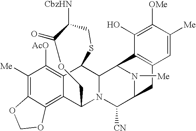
C1([Me])=C2C(=C3C(=C1[AcO])C1C4N(C3COC(=O)C([CbzHN])CS1)C([CN])C1N([Me])C4C3=C(C1)C=C([Me])C([OMe])=C3O)OCO2
